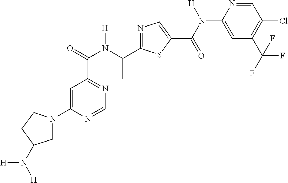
C1=C(N2CC(N([H])[H])CC2)N=CN=C1C(N(C(C1=NC=C(C(=O)N(C2=CC(C(F)(F)F)=C(Cl)C=N2)[H])S1)C)[H])=O
